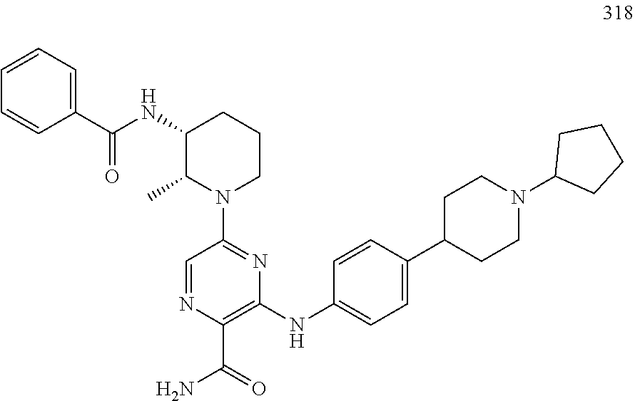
C1(NC(=O)C2=CC=CC=C2)C(C)N(C2=NC(NC3=CC=C(C4CCN(C5CCCC5)CC4)C=C3)=C(C(N)=O)N=C2)CCC1
